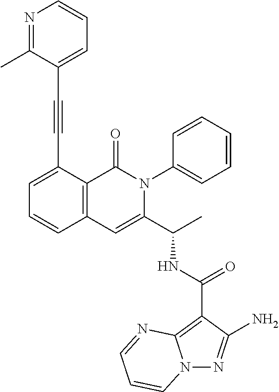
N12N=C(N)C(C(NC(C3=CC4=C(C(=O)N3C3=CC=CC=C3)C(C#CC3=CC=CN=C3C)=CC=C4)C)=O)=C1N=CC=C2
